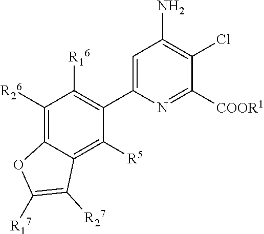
C1=C(C2=C([R16])C([R26])=C3C(=C2[R5])C([R27])=C([R17])O3)N=C([COOR1])C(Cl)=C1N
